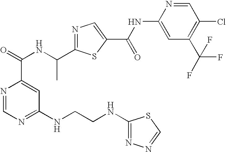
N1=C(C(NC(=O)C2=CC(NCCNC3=NN=CS3)=NC=N2)C)SC(C(NC2=CC(C(F)(F)F)=C(Cl)C=N2)=O)=C1
